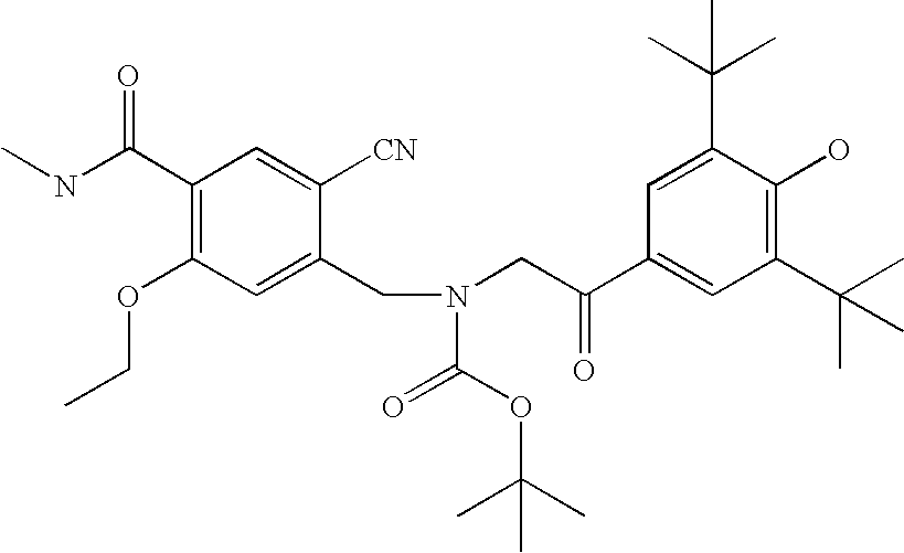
C1(C(NC)=O)=C(OCC)C=C(CN(CC(C2=CC(C(C)(C)C)=C(O)C(C(C)(C)C)=C2)=O)C(=O)OC(C)(C)C)C([CN])=C1
